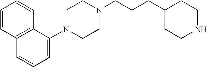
C1=CC2=C(C=C1)C(N1CCN(CCCC3CCNCC3)CC1)=CC=C2
